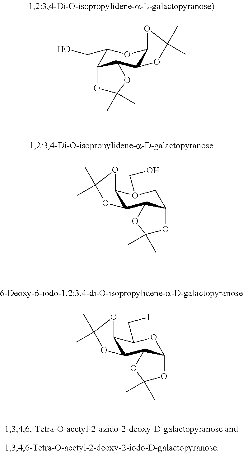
C12C(C3C(C(CO)O1)OC(C)(C)O3)OC(C)(C)O2.C12C(C3C(CO1CO)OC(C)(C)O3)OC(C)(C)O2.C12C(C3C(OC1CI)OC(C)(C)O3)OC(C)(C)O2
